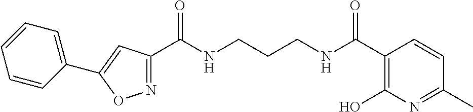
C1(C(NCCCNC(C2=C(O)N=C(C)C=C2)=O)=O)=NOC(C2=CC=CC=C2)=C1
